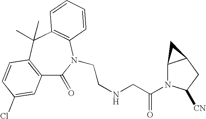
C12=C(C(C)(C)C3=C(N(CCNCC(=O)N4C5C(CC4[CN])C5)C1=O)C=CC=C3)C=CC(Cl)=C2
